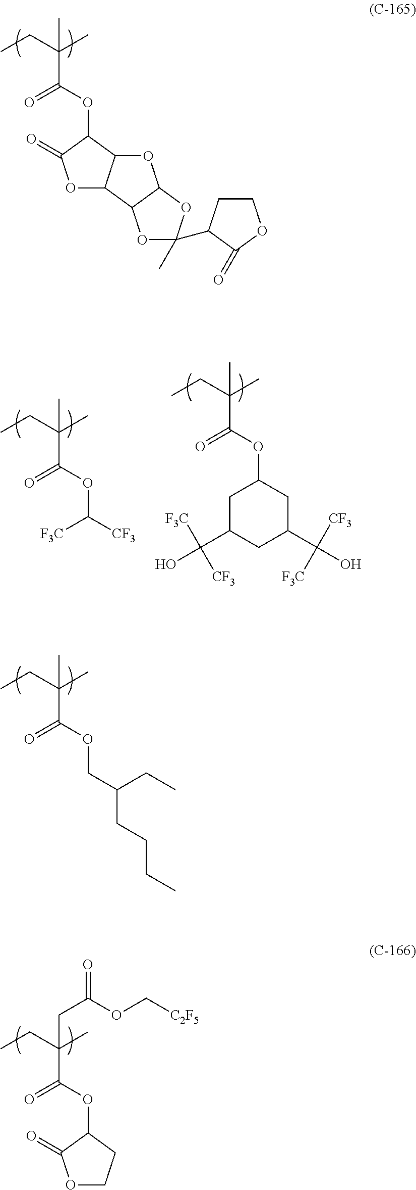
C(C(OC1C(=O)OC2C1OC1C2OC(C)(C2CCOC2=O)O1)=O)(CC)(C)C.C(C(OC([CF3])[F3C])=O)(CC)(C)C.C(C(OC1CC(C(O)([F3C])[CF3])CC(C(O)([CF3])[F3C])C1)=O)(CC)(C)C.C(C(OCC(CCCC)CC)=O)(CC)(C)C.C(C(OC1C(=O)OCC1)=O)(CC)(C)CC(=O)OC[C2F5]
